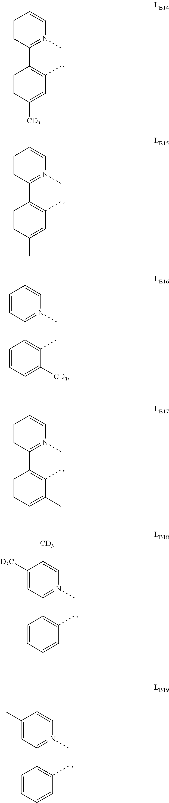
C1=CC(C2=C(C)C=C([CD3])C=C2)=N(C)C=C1.C1=CC(C2=C(C)C=C(C)C=C2)=N(C)C=C1.C1=CC(C2=C(C)C([CD3])=CC=C2)=N(C)C=C1.C1=CC(C2=C(C)C(C)=CC=C2)=N(C)C=C1.C1([D3C])=CC(C2=C(C)C=CC=C2)=N(C)C=C1[CD3].C1(C)=CC(C2=C(C)C=CC=C2)=N(C)C=C1C
